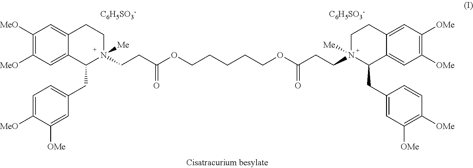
C1([MeO])=C([MeO])C=C2C(=C1)CCN(CCC(=O)OCCCCCOC(=O)CCN1([Me])C(CC3=CC([OMe])=C([OMe])C=C3)C3=CC([OMe])=C([OMe])C=C3CC1)([Me])C2CC1=CC=C([MeO])C([OMe])=C1.[C6H5SO3-].[C6H5SO3-]
